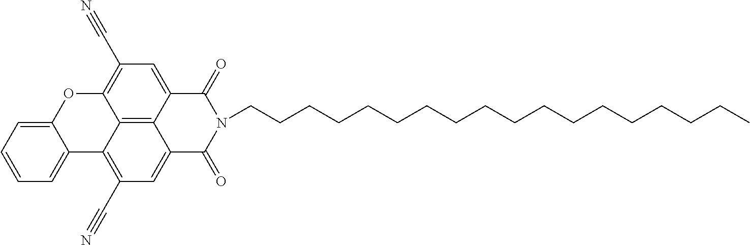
C1=C2C(=CC=C1)C1=C(C#N)C=C3C4=C1C(=C(C#N)C=C4C(=O)N(CCCCCCCCCCCCCCCCCC)C3=O)O2
